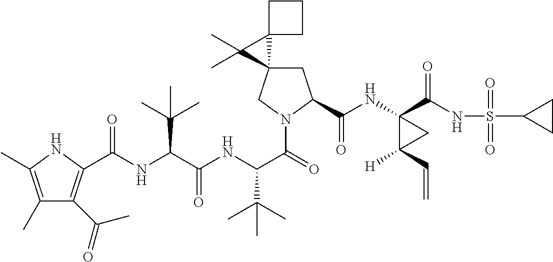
C1C2(CN(C(C(NC(C(NC(=O)C3=C(C(=O)C)C(C)=C(C)N3)C(C)(C)C)=O)C(C)(C)C)=O)C1C(NC1(C(NS(C3CC3)(=O)=O)=O)C([H])(C=C)C1)=O)C1(C2(C)C)CCC1
